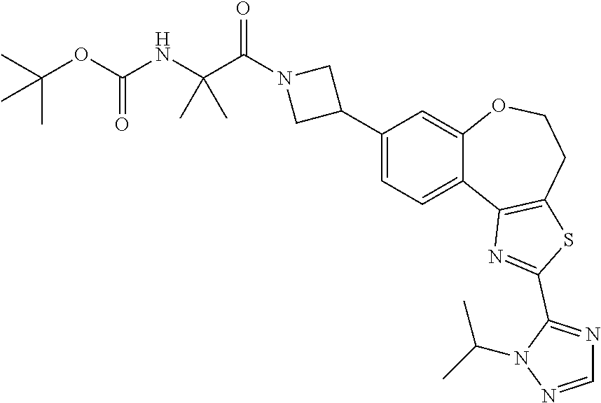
C1(C2CN(C(=O)C(NC(OC(C)(C)C)=O)(C)C)C2)=CC=C2C(=C1)OCCC1=C2N=C(C2=NC=NN2C(C)C)S1
